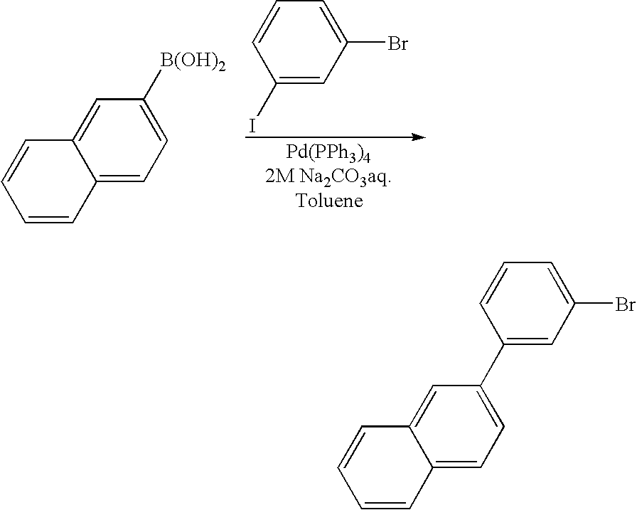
C1(I)=CC(Br)=CC=C1.C12=CC=C([B(OH)2])C=C1C=CC=C2.C12=CC=C(C3=CC(Br)=CC=C3)C=C1C=CC=C2
